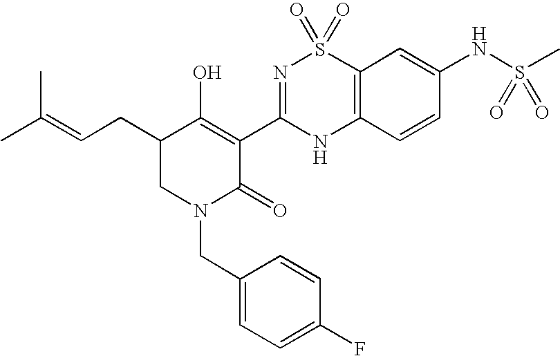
C12=C(C=CC(NS(C)(=O)=O)=C1)NC(C1=C(O)C(CC=C(C)C)CN(CC3=CC=C(F)C=C3)C1=O)=NS2(=O)=O
